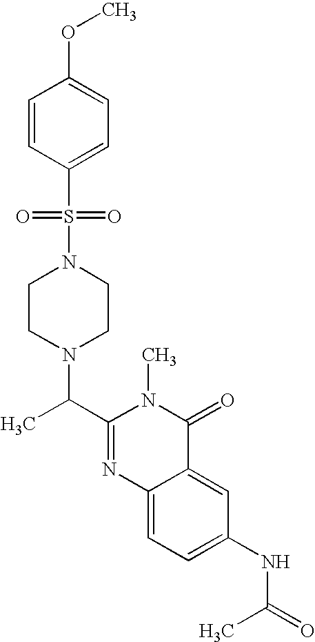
C1=CC(S(N2CCN(C(C3=NC4=CC=C(NC(=O)C)C=C4C(=O)N3C)C)CC2)(=O)=O)=CC=C1OC
